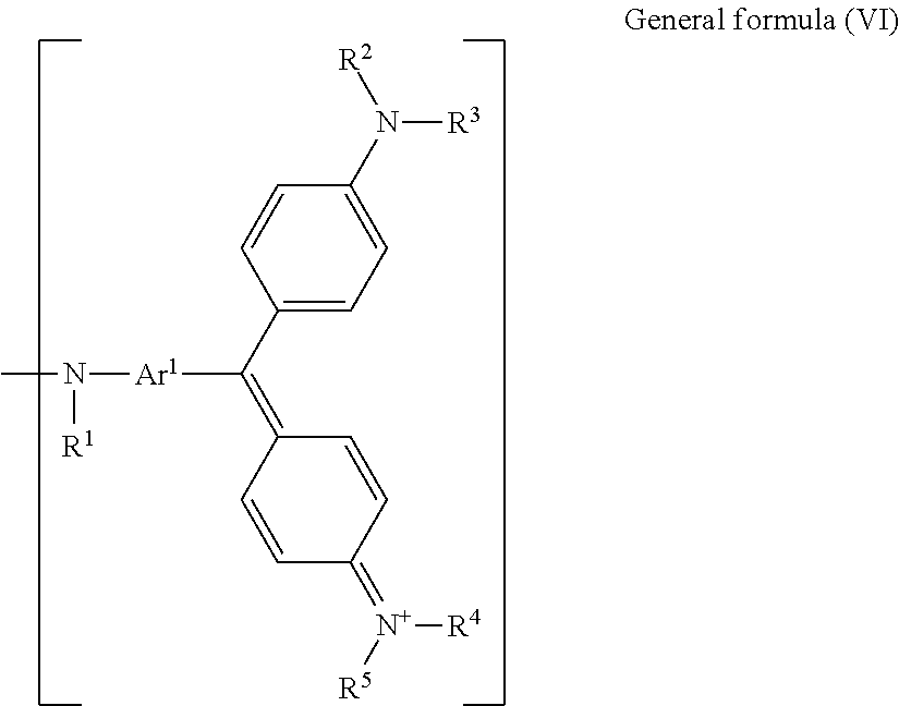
C1=C(N([R2])[R3])C=CC(C(=C2C=CC(=[N+]([R5])[R4])C=C2)[Ar1]N([R1])C)=C1
